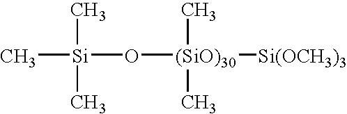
[(SiO)30](O[Si](C)(C)C)([Si(OCH3)3])(C)C
